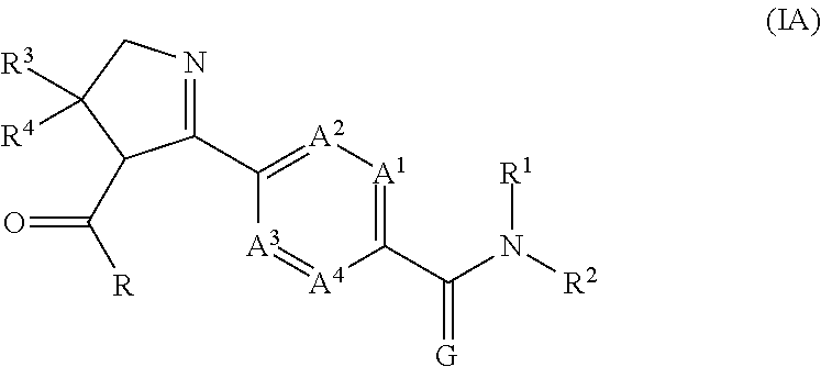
C1(C(N([R2])[R1])=[G])=[A1][A2]=C(C2=NCC([R3])([R4])C2C([R])=O)[A3]=[A4]1
